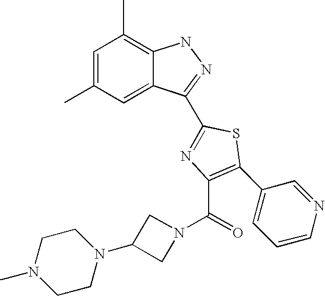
C1=C(C)C=C2C(=C1C)NN=C2C1=NC(C(N2CC(N3CCN(C)CC3)C2)=O)=C(C2=CC=CN=C2)S1
